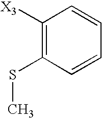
C1([X3])=C(SC)C=CC=C1
